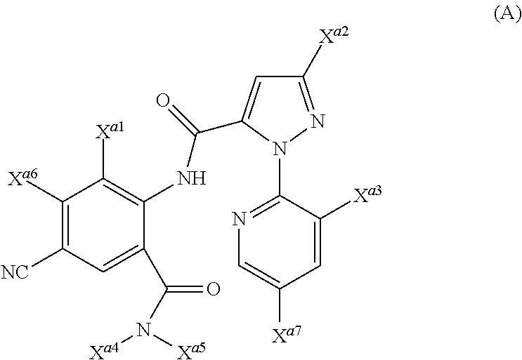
C1([Xa6])=C([NC])C=C(C(N([Xa4])[Xa5])=O)C(NC(C2=CC([Xa2])=NN2C2=NC=C([Xa7])C=C2[Xa3])=O)=C1[Xa1]
